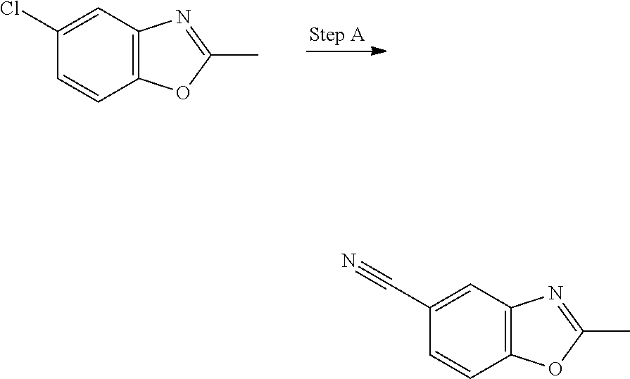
C12=C(C=C(Cl)C=C1)N=C(C)O2.C12=C(C=C(C#N)C=C1)N=C(C)O2
